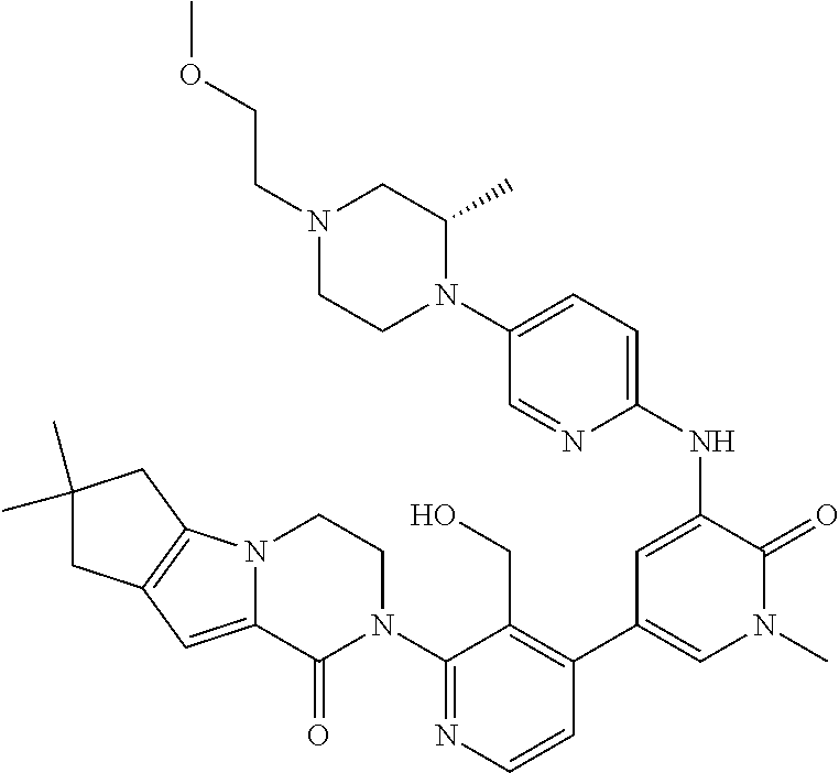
C1(N2CCN3C(=CC4=C3CC(C)(C)C4)C2=O)=NC=CC(C2=CN(C)C(=O)C(NC3=CC=C(N4C(C)CN(CCOC)CC4)C=N3)=C2)=C1CO
